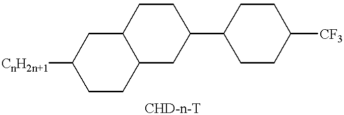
[CnH2n+1]C1CCC2C(C1)CCC(C1CCC([CF3])CC1)C2
